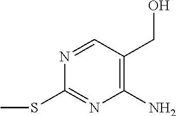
C1(N)=C(CO)C=NC(SC)=N1
